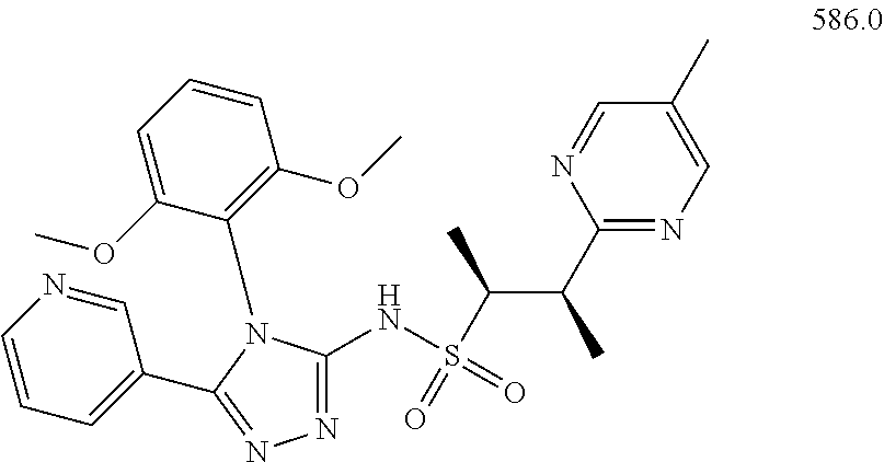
C1=CC=C(C2=NN=C(NS(C(C(C3=NC=C(C)C=N3)C)C)(=O)=O)N2C2=C(OC)C=CC=C2OC)C=N1
